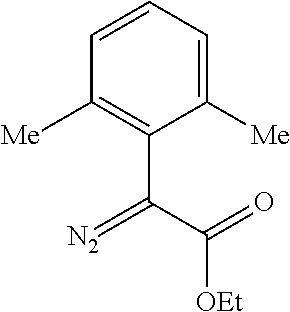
C1([Me])=CC=CC([Me])=C1C(C(=O)[OEt])=[N2]
